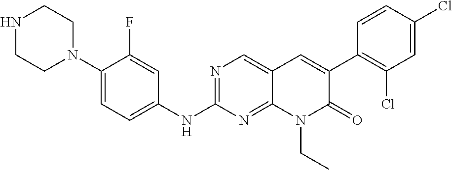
N1CCN(C2=CC=C(NC3=NC=C4C(=N3)N(CC)C(=O)C(C3=C(Cl)C=C(Cl)C=C3)=C4)C=C2F)CC1
